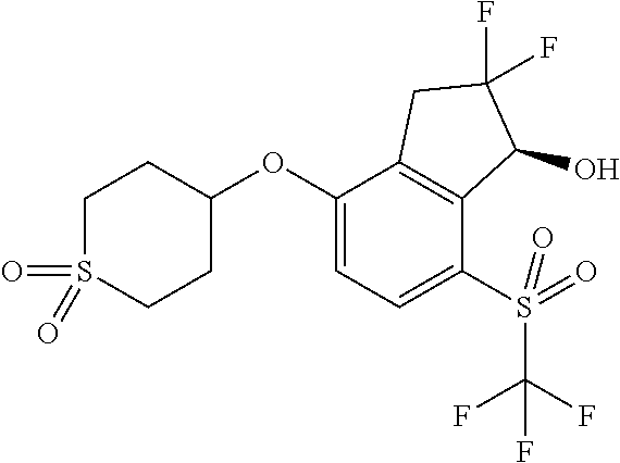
C1(OC2=CC=C(S(C(F)(F)F)(=O)=O)C3=C2CC(F)(F)C3O)CCS(=O)(=O)CC1
